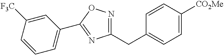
C1=CC([CO2Me])=CC=C1CC1=NOC(C2=CC=CC([F3C])=C2)=N1
